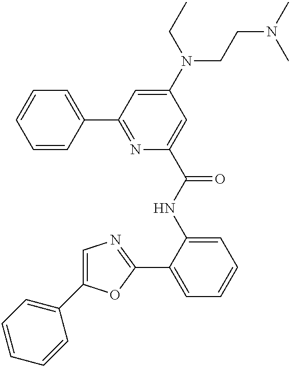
C1(C2=NC(C(NC3=CC=CC=C3C3=NC=C(C4=CC=CC=C4)O3)=O)=CC(N(CCN(C)C)CC)=C2)=CC=CC=C1
